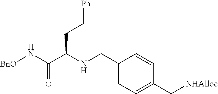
N(C(C(NCC1=CC=C(C[NHAlloc])C=C1)CC[Ph])=O)[BnO]
